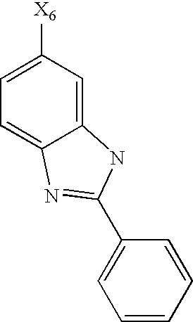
C1=C([X6])C=C2C(=C1)N=C(C1=CC=CC=C1)N2
